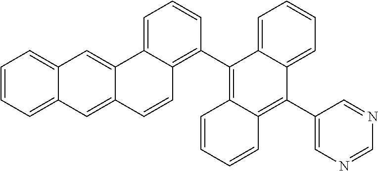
C1=CC=C2C(=C1)C=C1C(=C2)C=CC2=C(C3=C4C(=C(C5=CN=CN=C5)C5=CC=CC=C53)C=CC=C4)C=CC=C12
